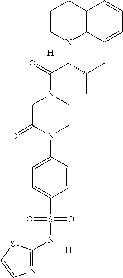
C12=C(C=CC=C1)N(C(C(N1CC(=O)N(C3=CC=C(S(NC4=NC=CS4)(=O)=O)C=C3)CC1)=O)C(C)C)CCC2.[H].[H]
